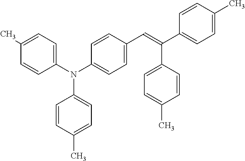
C1(N(C2=CC=C(C=C(C3=CC=C(C)C=C3)C3=CC=C(C)C=C3)C=C2)C2=CC=C(C)C=C2)=CC=C(C)C=C1
